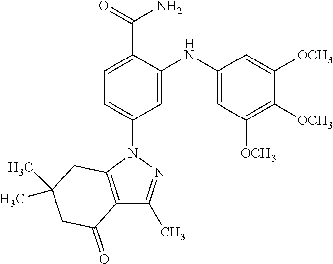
C12=C(N(C3=CC=C(C(=O)N)C(NC4=CC([OCH3])=C([OCH3])C([OCH3])=C4)=C3)N=C1C)CC(C)(C)CC2=O
